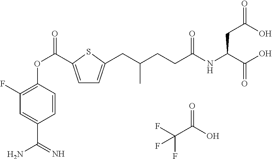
FC(C(O)=O)(F)F.C1=C(C(OC2=C(F)C=C(C(=N)N)C=C2)=O)SC(CC(CCC(NC(C(O)=O)CC(=O)O)=O)C)=C1
